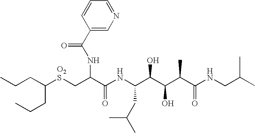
C(CC(CCC)[O2S]CC(C(NC(C(C(C(C(NCC(C)C)=O)C)O)O)CC(C)C)=O)NC(=O)C1=CN=CC=C1)C
